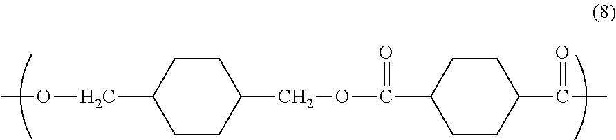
C1CC(COC(C2CCC(C(=O)C)CC2)=O)CCC1COC
